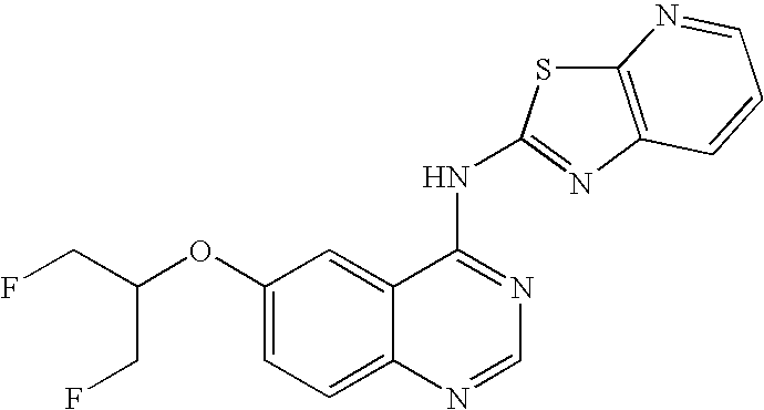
C(OC1=CC=C2C(=C1)C(NC1=NC3=C(S1)N=CC=C3)=NC=N2)(CF)CF
